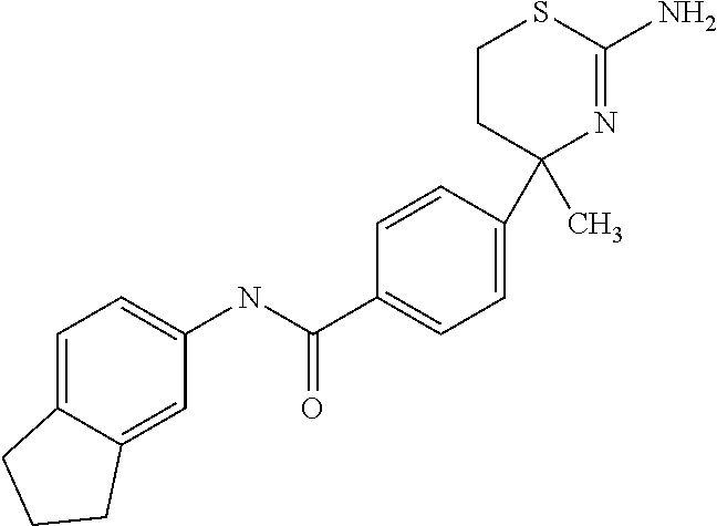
C1=CC(C2(C)N=C(N)SCC2)=CC=C1C(=O)NC1=CC=C2C(=C1)CCC2
